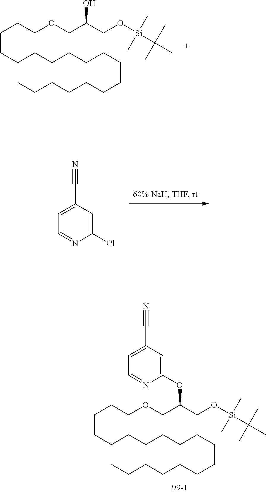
C(CCCCCCCCCCCCC)CCCCOCC(CO[Si](C(C)(C)C)(C)C)O.ClC1=CC(C#N)=CC=N1.C(CCCCCCCCCCCCC)CCCCOCC(CO[Si](C(C)(C)C)(C)C)OC1=CC(C#N)=CC=N1
